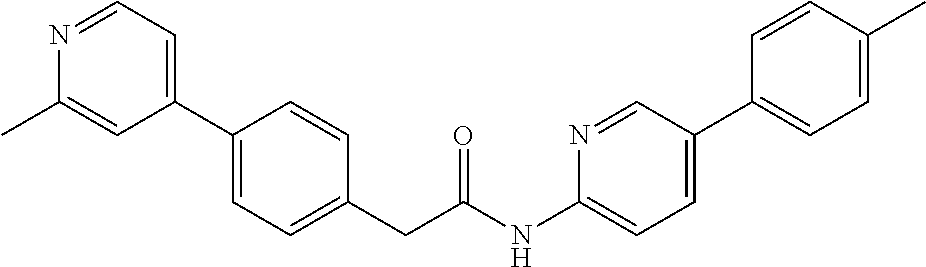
C1(C2=CC=C(CC(NC3=CC=C(C4=CC=C(C)C=C4)C=N3)=O)C=C2)=CC=NC(C)=C1
